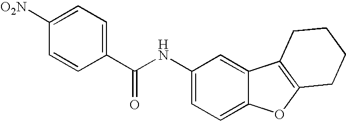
C1(NC(=O)C2=CC=C([O2N])C=C2)=CC=C2C(=C1)C1=C(O2)CCCC1
